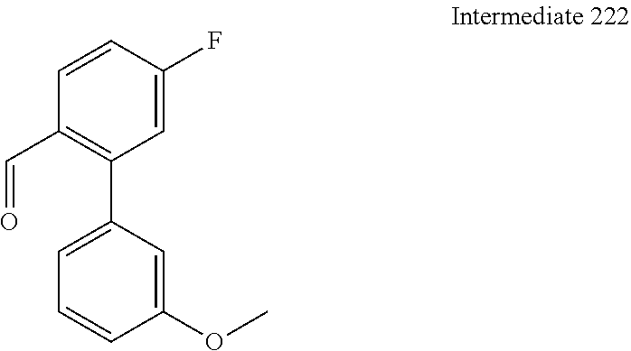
C1=CC(OC)=CC(C2=C(C=O)C=CC(F)=C2)=C1
